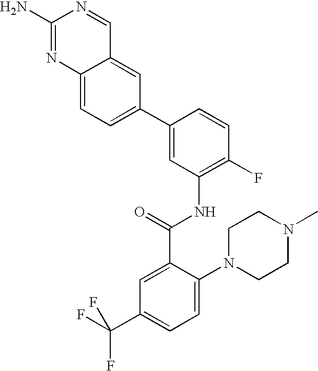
C12=CC=C(C3=CC(NC(C4=CC(C(F)(F)F)=CC=C4N4CCN(C)CC4)=O)=C(F)C=C3)C=C1C=NC(N)=N2
